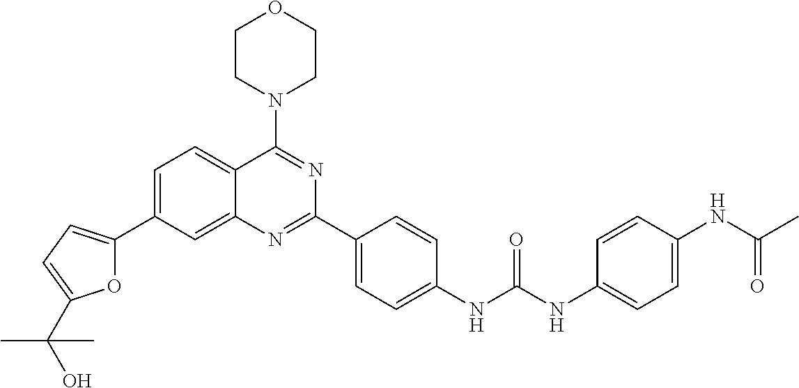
C1=C(C2=CC=C(C(O)(C)C)O2)C=C2C(=C1)C(N1CCOCC1)=NC(C1=CC=C(NC(NC3=CC=C(NC(C)=O)C=C3)=O)C=C1)=N2
